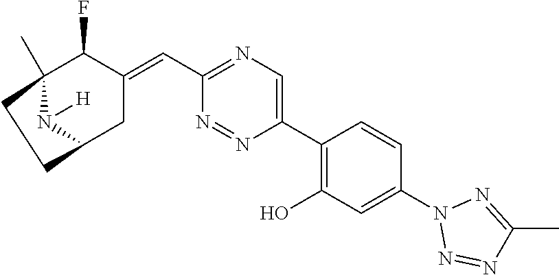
C12(C)N([H])C(CC(=CC3=NC=C(C4=C(O)C=C(N5N=NC(C)=N5)C=C4)N=N3)C1F)CC2
